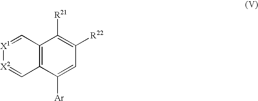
C12=C(C([Ar])=CC([R22])=C1[R21])C=[X2][X1]=C2
